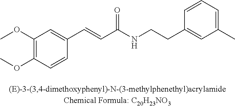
C1(OC)=C(OC)C=CC(C=CC(NCCC2=CC(C)=CC=C2)=O)=C1
